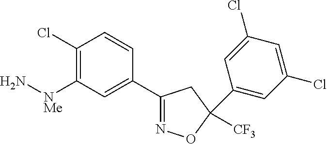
[NMe](C1=C(Cl)C=CC(C2=NOC([CF3])(C3=CC(Cl)=CC(Cl)=C3)C2)=C1)N
